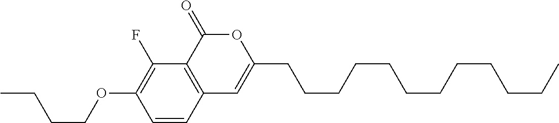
C1=CC2=C(C(F)=C1OCCCC)C(=O)OC(CCCCCCCCCCCC)=C2
